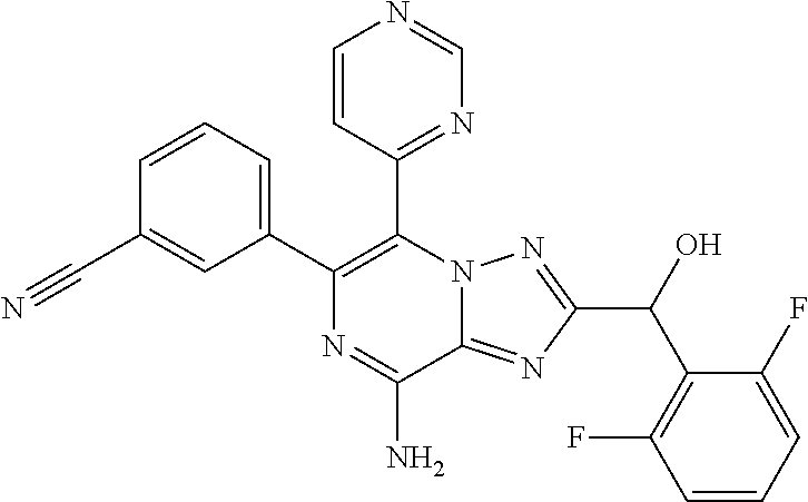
C1(C2=C(C3=NC=NC=C3)N3C(=NC(C(C4=C(F)C=CC=C4F)O)=N3)C(N)=N2)=CC=CC(C#N)=C1
